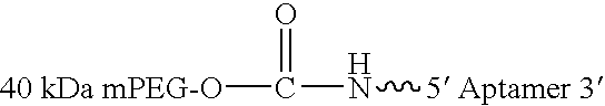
[40 kDa mPEG-O]C(=O)N[5 Aptamer 3]
